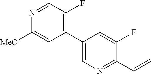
C1(C2=CN=C(C=C)C(F)=C2)=C(F)C=NC([MeO])=C1
